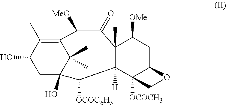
C1C2(O)C(C)(C)C(=C(C)C1O)C([MeO])C(=O)C1(C)C([H])(C2[OCOC6H5])C2([OCOCH3])C(CC1[OMe])OC2
